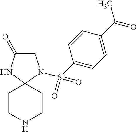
C1C(=O)NC2(N1S(=O)(=O)C1=CC=C(C(C)=O)C=C1)CCNCC2
